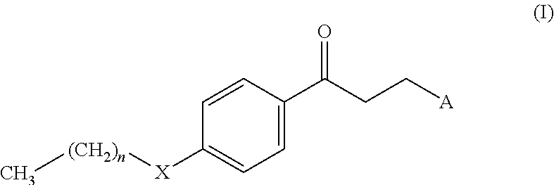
C1=CC(C(CC[A])=O)=CC=C1[X][(CH2)n]C
